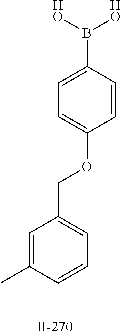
C1=C(B([HO])[HO])C=CC(OCC2=CC=CC(C)=C2)=C1
